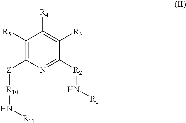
[Z](C1=C([R5])C([R4])=C([R3])C([R2]N[R1])=N1)[R10]N[R11]
